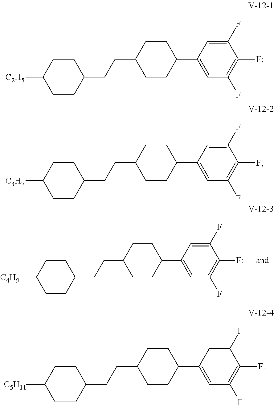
C1CC([C4H9])CCC1CCC1CCC(C2=CC(F)=C(F)C(F)=C2)CC1.C1CC([C2H5])CCC1CCC1CCC(C2=CC(F)=C(F)C(F)=C2)CC1.C1CC([C3H7])CCC1CCC1CCC(C2=CC(F)=C(F)C(F)=C2)CC1.C1CC([C5H11])CCC1CCC1CCC(C2=CC(F)=C(F)C(F)=C2)CC1
